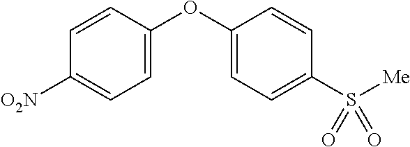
C1=CC(OC2=CC=C(S([Me])(=O)=O)C=C2)=CC=C1[O2N]
